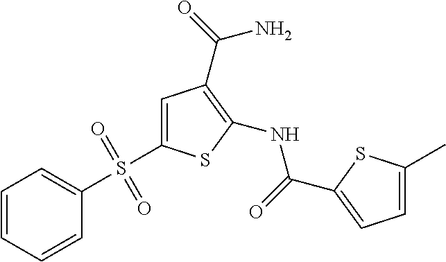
C1=C(S(C2=CC=CC=C2)(=O)=O)SC(NC(=O)C2=CC=C(C)S2)=C1C(=O)N
